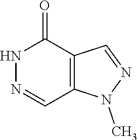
N1N=CC2=C(C1=O)C=NN2C
